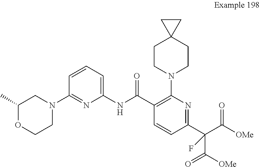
C1COC(C)CN1C1=NC(NC(C2=C(N3CCC4(CC3)CC4)N=C(C(C(=O)[OMe])(C(=O)[OMe])F)C=C2)=O)=CC=C1
